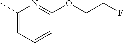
C1(C)=CC=CC(OCCF)=N1
